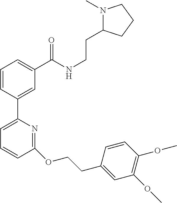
C1=CC(C2=CC=CC(OCCC3=CC(OC)=C(OC)C=C3)=N2)=CC(C(NCCC2N(C)CCC2)=O)=C1
